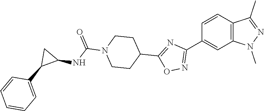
C1=CC(C2=NOC(C3CCN(C(NC4CC4C4=CC=CC=C4)=O)CC3)=N2)=CC2=C1C(C)=NN2C
